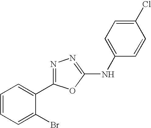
C1=CC=C(Br)C(C2=NN=C(NC3=CC=C(Cl)C=C3)O2)=C1
